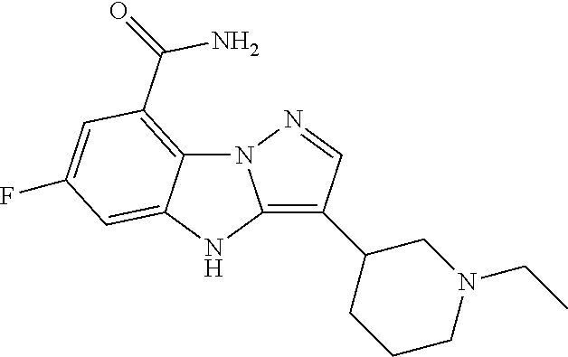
N12C3=C(C(N)=O)C=C(F)C=C3NC1=C(C1CCCN(CC)C1)C=N2
